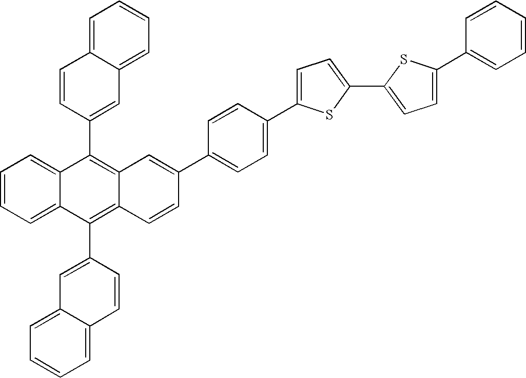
C1=CC=C2C(=C1)C(C1=CC3=CC=CC=C3C=C1)=C1C(=C2C2=CC3=CC=CC=C3C=C2)C=CC(C2=CC=C(C3=CC=C(C4=CC=C(C5=CC=CC=C5)S4)S3)C=C2)=C1
